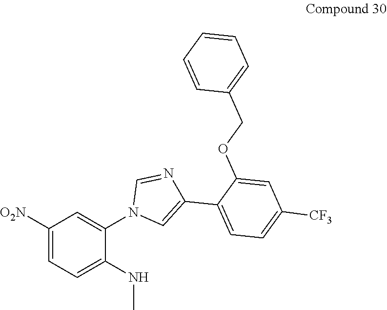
C1([O2N])=CC=C(NC)C(N2C=C(C3=CC=C([CF3])C=C3OCC3=CC=CC=C3)N=C2)=C1
